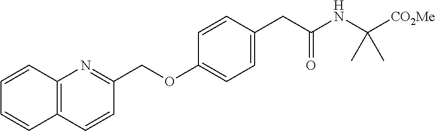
C12=C(C=CC(COC3=CC=C(CC(NC([CO2Me])(C)C)=O)C=C3)=N1)C=CC=C2
